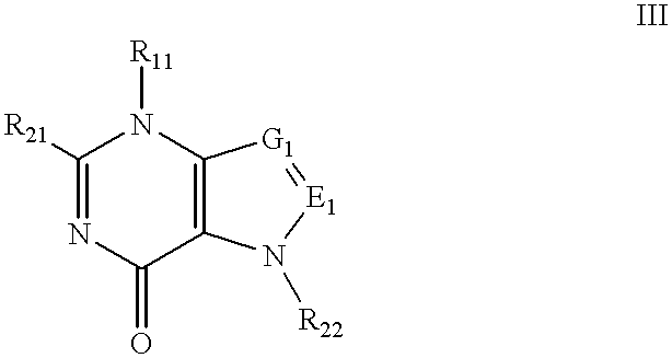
N1=C([R21])N([R11])C2=C(C1=O)N([R22])[E1]=[G1]2
